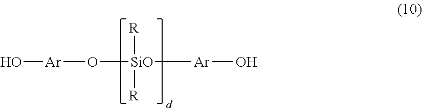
[SiO]([Ar]O)(O[Ar]O)([R])[R]
